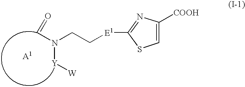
C1=C([COOH])N=C([E1]CCN([Y][W])C=O)S1
